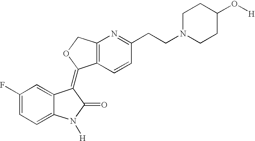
C1(F)=CC=C2C(=C1)C(=C1C3=C(N=C(CCN4CCC(O[H])CC4)C=C3)CO1)C(=O)N2[H]
